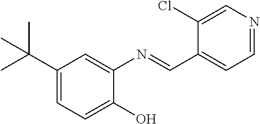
C1(C(C)(C)C)=CC=C(O)C(N=CC2=CC=NC=C2Cl)=C1
